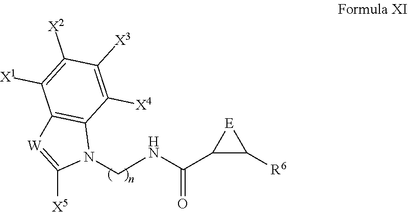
C1(C(=O)NCN2C3=C([W]=C2[X5])C([X1])=C([X2])C([X3])=C3[X4])C([R6])[E]1
